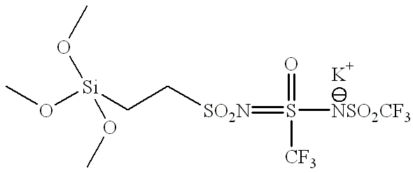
[Si](CC[SO2N]=S(=O)([CF3])[NSO2CF3])(OC)(OC)OC
